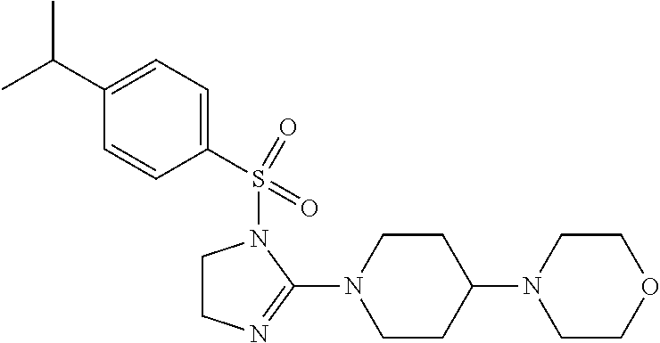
C1(C(C)C)=CC=C(S(=O)(=O)N2CCN=C2N2CCC(N3CCOCC3)CC2)C=C1
